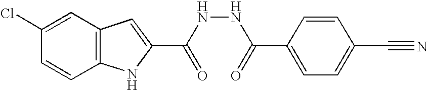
C12=C(C=C(Cl)C=C1)C=C(C(NNC(C1=CC=C(C#N)C=C1)=O)=O)N2
